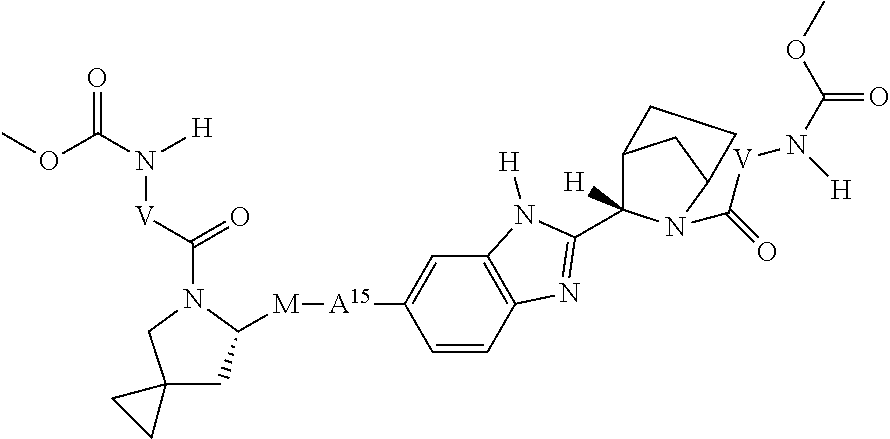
C12C([H])(C3=NC4=C(C=C([A15][M]C5CC6(CN5C(=O)[V]N(C(OC)=O)[H])CC6)C=C4)N3[H])N(C(=O)[V]N([H])C(=O)OC)C(C1)CC2
